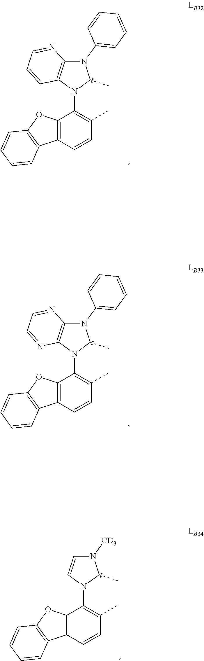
N1(C2=CC=CC=C2)C2=C(N(C3=C(C)C=CC4=C3OC3=C4C=CC=C3)C1C)C=CC=N2.N1(C2=CC=CC=C2)C2=C(N(C3=C(C)C=CC4=C3OC3=C4C=CC=C3)C1C)N=CC=N2.N1([CD3])C=CN(C2=C(C)C=CC3=C2OC2=C3C=CC=C2)C1C
